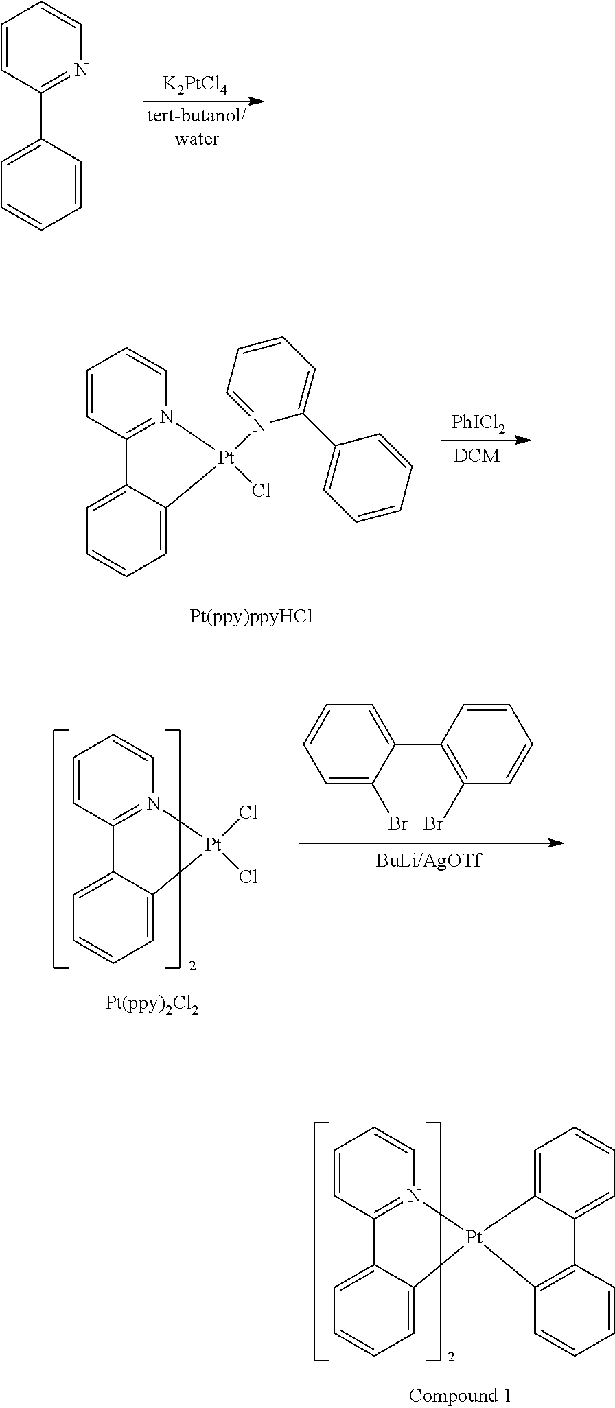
C1=CC(C2=CC=CC=C2)=NC=C1.[K2PtCl4].[tert-butanol/water].C1=CC2=N(C=C1)[Pt](N1=CC=CC=C1C1=CC=CC=C1)(Cl)C1=CC=CC=C21.[PhICl2].[DCM].C1=CC2=N(C=C1)[Pt](Cl)(Cl)C1=CC=CC=C21.C1=C(C2=C(Br)C=CC=C2)C(Br)=CC=C1.C1=CC2=N(C=C1)[Pt]1(C3=CC=CC=C23)C2=CC=CC=C2C2=C1C=CC=C2
